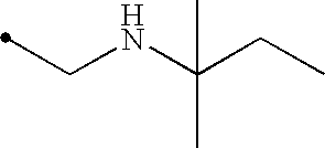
C(NC(CC)(C)C)C
